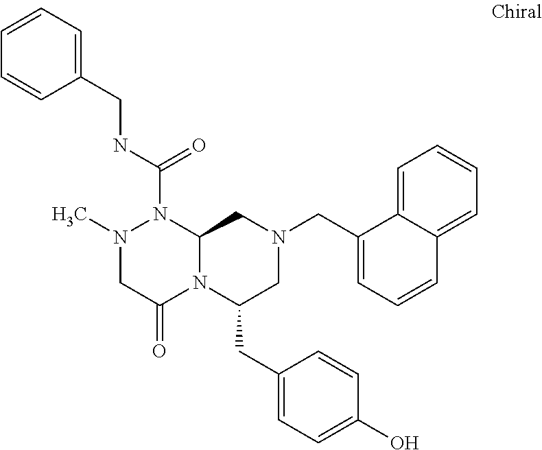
N(C(=O)N1N(C)CC(=O)N2C1CN(CC1=CC=CC3=CC=CC=C13)CC2CC1=CC=C(O)C=C1)CC1=CC=CC=C1
